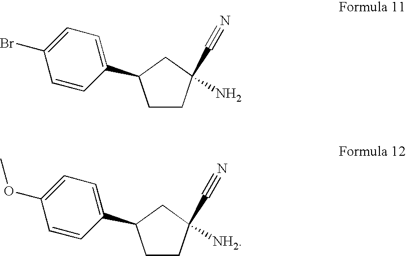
C1CC(N)(C#N)CC1C1=CC=C(Br)C=C1.C1CC([NH2])(C#N)CC1C1=CC=C(OC)C=C1
